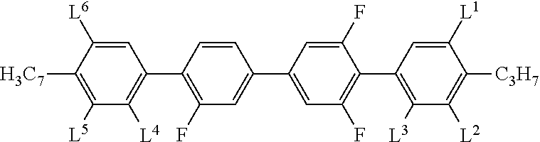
C1=C([L6])C([H3C7])=C([L5])C([L4])=C1C1=C(F)C=C(C2=CC(F)=C(C3=C([L3])C([L2])=C([C3H7])C([L1])=C3)C(F)=C2)C=C1
